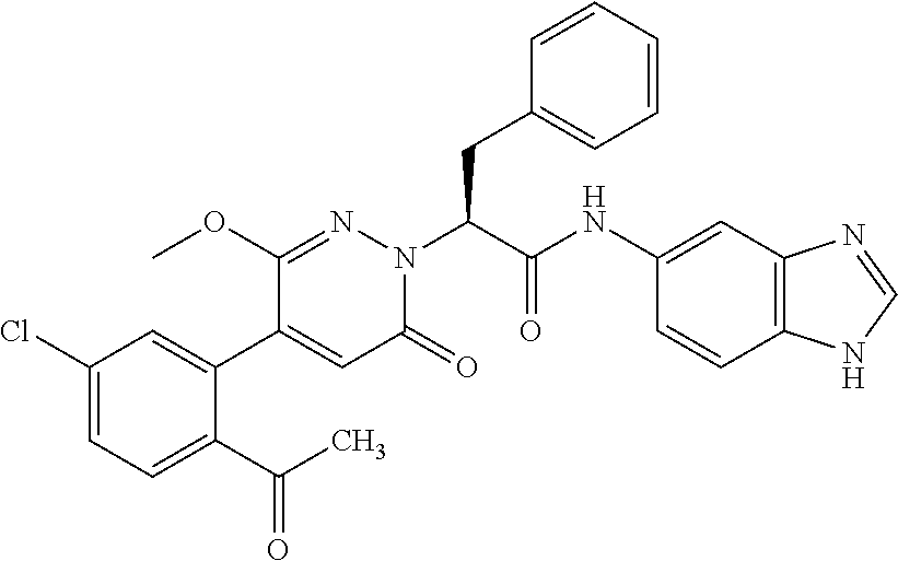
C1(Cl)=CC=C(C(C)=O)C(C2=CC(=O)N(C(CC3=CC=CC=C3)C(NC3=CC4=C(C=C3)NC=N4)=O)N=C2OC)=C1
